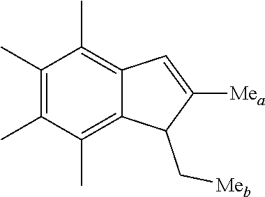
C1(C)=C(C)C(C)=C2C(=C1C)C=C([Mea])C2C[Meb]
